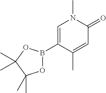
C1=C(B2OC(C)(C)C(C)(C)O2)C(C)=CC(=O)N1C
